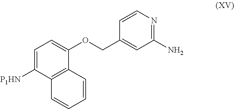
C1=CN=C(N)C=C1COC1=CC=C([P1HN])C2=C1C=CC=C2
